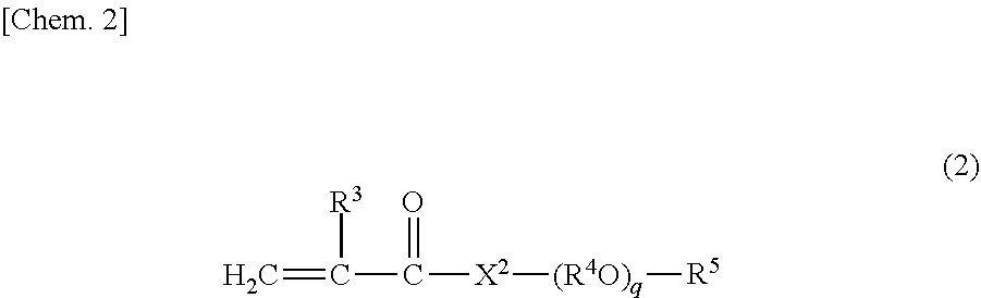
[R3]C(C(=O)[X2][(R4O)q][R5])=C
